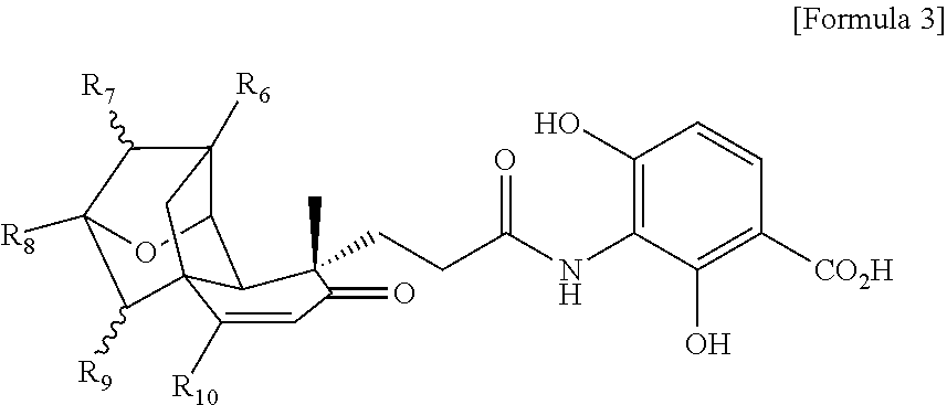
C12([R6])C3C4C(C([R9])C([R8])(C1[R7])O3)(C2)C([R10])=CC(=O)C4(CCC(NC1=C(O)C=CC([CO2H])=C1O)=O)C
